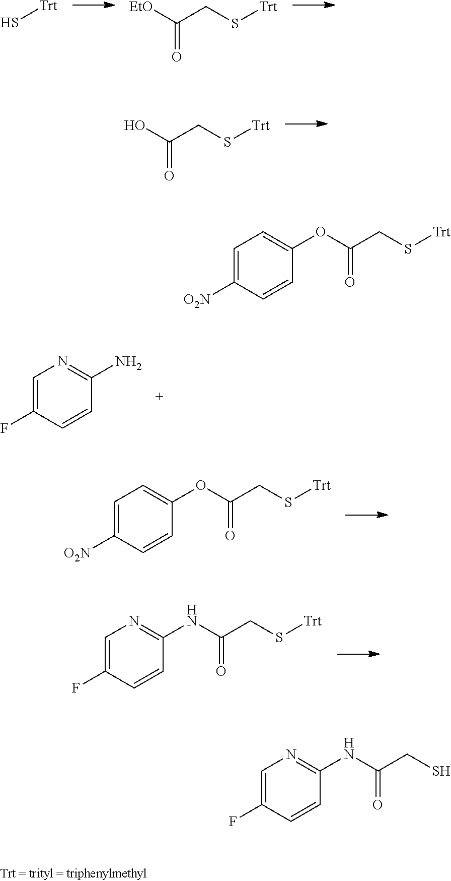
S[Trt].[EtO]C(CS[Trt])=O.OC(CS[Trt])=O.C1=C(F)C=CC(N)=N1.O(C(CS[Trt])=O)C1=CC=C([O2N])C=C1.N(C(CS[Trt])=O)C1=NC=C(F)C=C1.O(C(CS[Trt])=O)C1=CC=C([O2N])C=C1.N(C(CS)=O)C1=NC=C(F)C=C1
